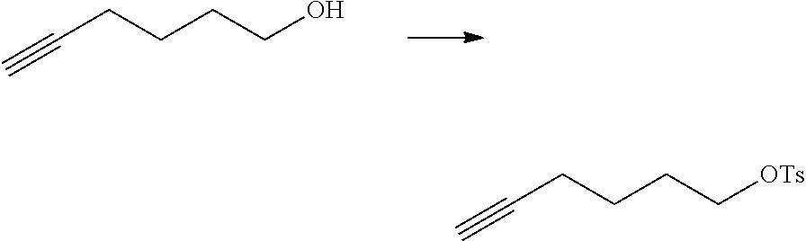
C#CCCCCO.C#CCCCC[OTs]
